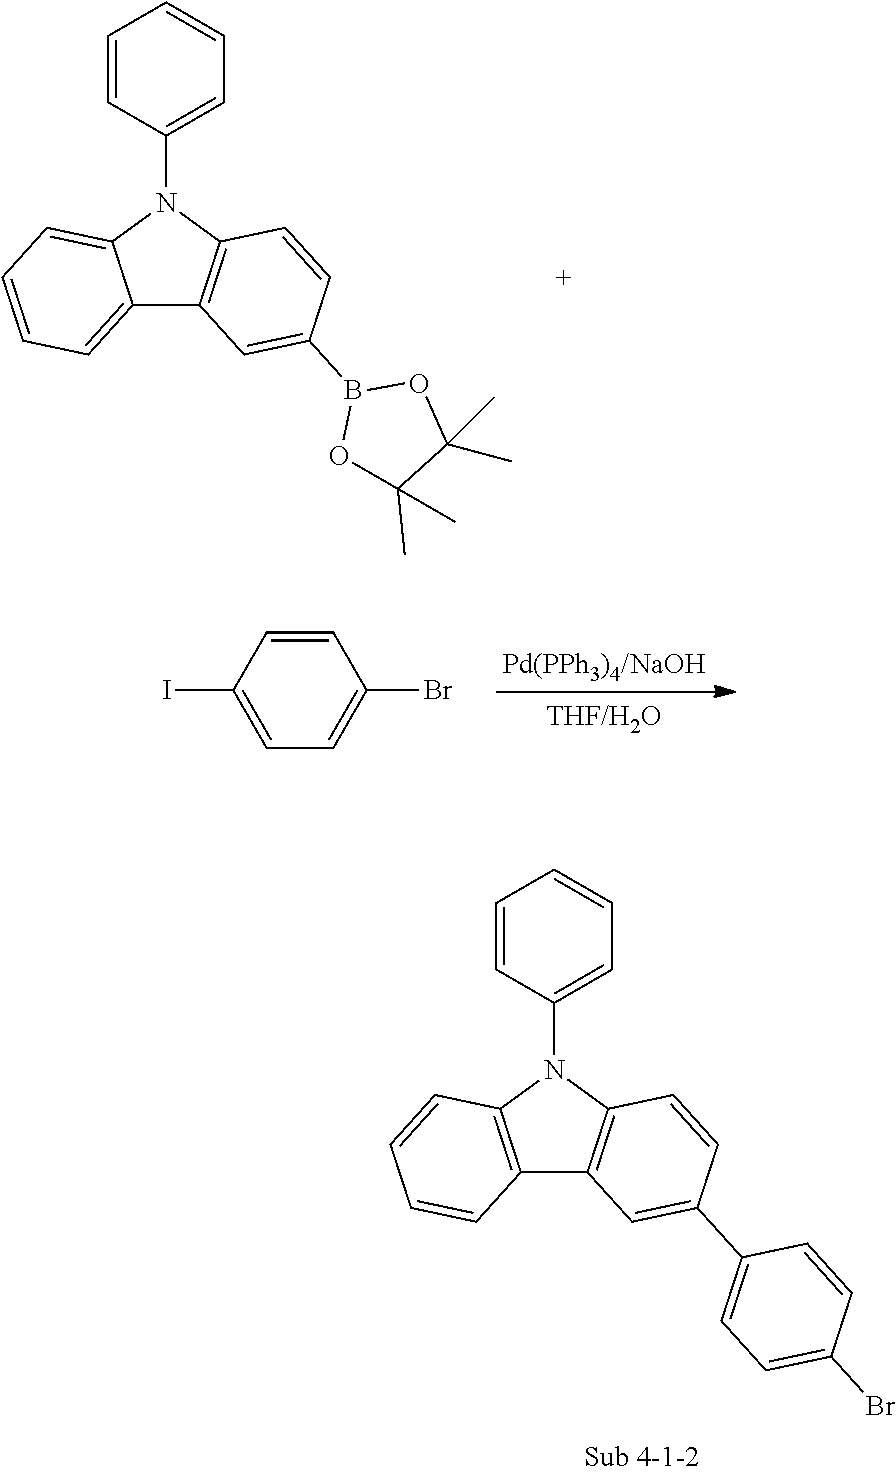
C1=CC(N2C3=CC=CC=C3C3=C2C=CC(B2OC(C)(C)C(C)(C)O2)=C3)=CC=C1.IC1=CC=C(Br)C=C1.C1=CC(N2C3=C(C4=C2C=CC(C2=CC=C(Br)C=C2)=C4)C=CC=C3)=CC=C1
